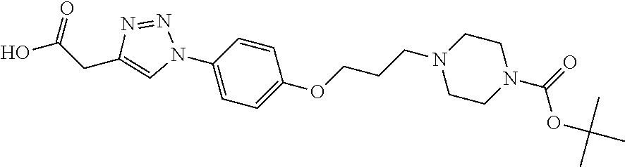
N1=NC(CC(O)=O)=CN1C1=CC=C(OCCCN2CCN(C(OC(C)(C)C)=O)CC2)C=C1
